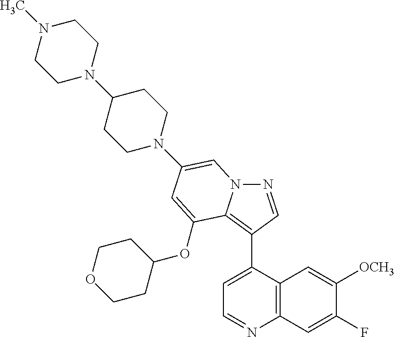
N1=CC(C2=CC=NC3=C2C=C([OCH3])C(F)=C3)=C2N1C=C(N1CCC(N3CCN(C)CC3)CC1)C=C2OC1CCOCC1
